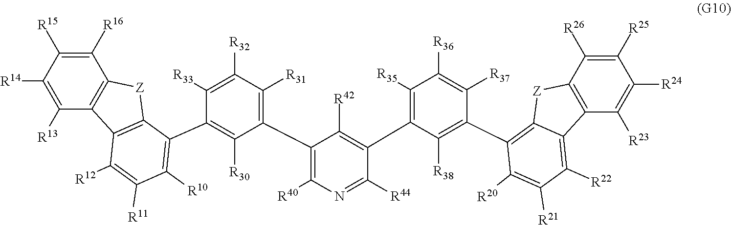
C12=C(C([R13])=C([R14])C([R15])=C1[R16])C1=C([Z]2)C(C2=C([R30])C(C3=C([R40])N=C([R44])C(C4=C([R35])C([R36])=C([R37])C(C5=C6C(=C([R22])C([R21])=C5[R20])C5=C(C([R26])=C([R25])C([R24])=C5[R23])[Z]6)=C4[R38])=C3[R42])=C([R31])C([R32])=C2[R33])=C([R10])C([R11])=C1[R12]
